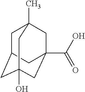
C1C2CC3(O)CC(C(=O)O)(CC1(C)C3)C2
